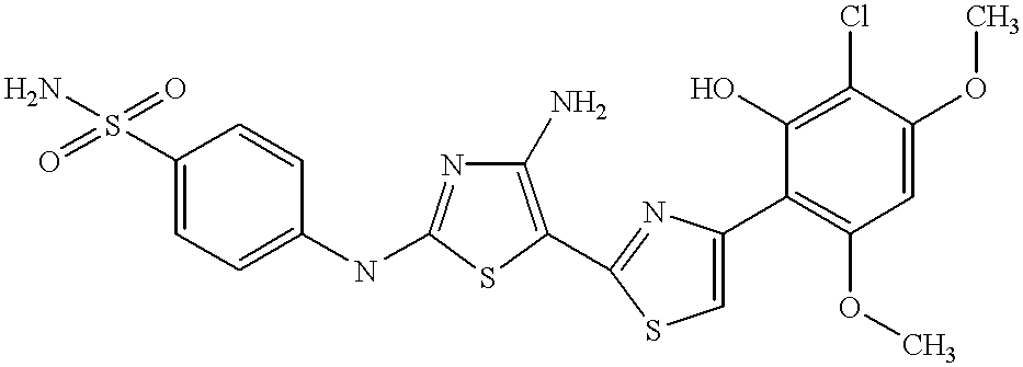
C1(S(=O)(=O)N)=CC=C(NC2=NC(N)=C(C3=NC(C4=C(OC)C=C(OC)C(Cl)=C4O)=CS3)S2)C=C1
